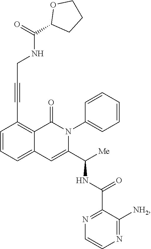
C1=CC=C2C(=C1C#CCNC(C1CCCO1)=O)C(=O)N(C1=CC=CC=C1)C(C([Me])NC(C1=NC=CN=C1[NH2])=O)=C2
